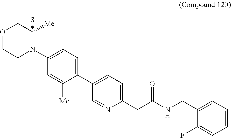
C1(C2=CC=C(CC(NCC3=CC=CC=C3F)=O)N=C2)=CC=C(N2C([Me])COCC2)C=C1[Me].S
